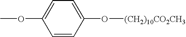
C1=CC(O[(CH2)10CO2CH3])=CC=C1OC
